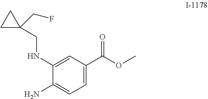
C1(C(OC)=O)=CC=C(N)C(NCC2(CF)CC2)=C1
